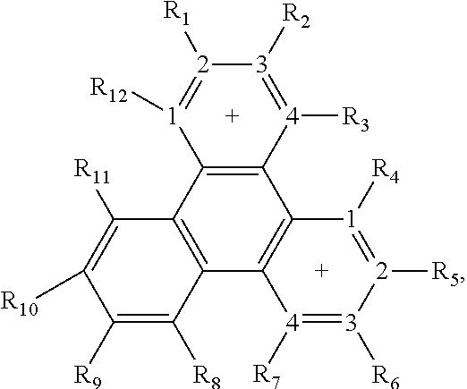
C12=C(C3=C(C4=C1[1]([R12])=[2]([R1])[3]([R2])=[4]4[R3])[1]([R4])=[2]([R5])[3]([R6])=[4]3[R7])C([R8])=C([R9])C([R10])=C2[R11]
